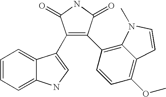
C1=CC=C2C(=C1)C(C1=C(C3=C4C(=C(OC)C=C3)C=CN4C)C(=O)NC1=O)=CN2
